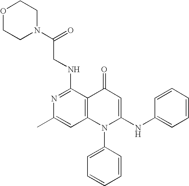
N1=C(NCC(N2CCOCC2)=O)C2=C(C=C1C)N(C1=CC=CC=C1)C(NC1=CC=CC=C1)=CC2=O
